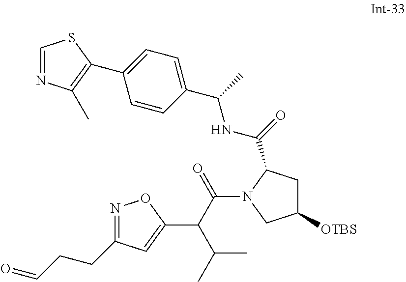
C(CC=O)C1=NOC(C(C(C)C)C(N2CC([OTBS])CC2C(NC(C2=CC=C(C3=C(C)N=CS3)C=C2)C)=O)=O)=C1
